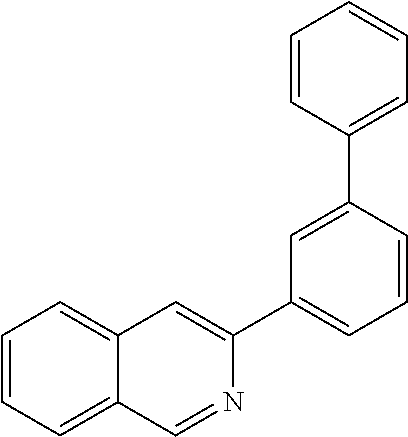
C1=CC=C2C(=C1)C=C(C1=CC=CC(C3=CC=CC=C3)=C1)N=C2
